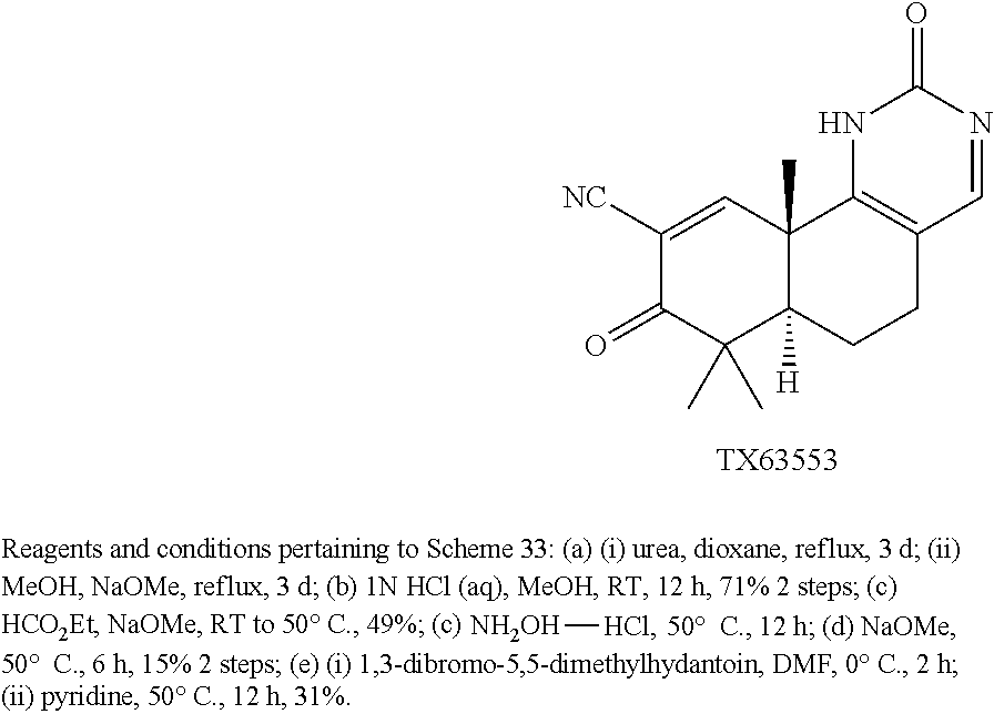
C1([NC])=CC2(C)C([H])(C(C)(C)C1=O)CCC1=C2NC(=O)N=C1.[TX63553].[NH2OH][HCl]
